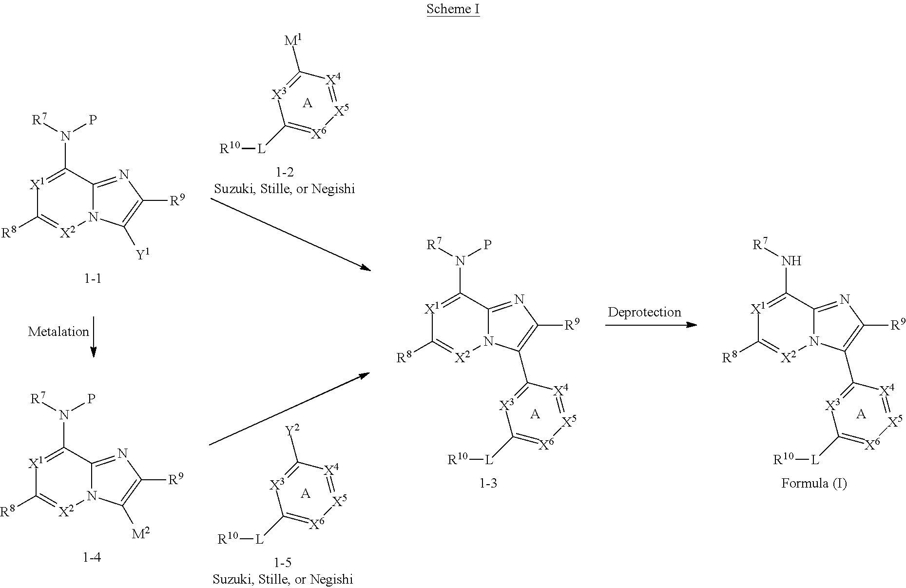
C1(N([R7])P)=[X1]C([R8])=[X2]N2C1=NC([R9])=C2[Y1].C1(N([R7])P)=[X1]C([R8])=[X2]N2C1=NC([R9])=C2[M2].C1(N([R7])P)=[X1]C([R8])=[X2]N2C1=NC([R9])=C2C1=[X3]C([L][R10])=[X6][X5]=[X4]1.[A].C1([Y2])=[X3]C([L][R10])=[X6][X5]=[X4]1.[A].C1([M1])=[X3]C([L][R10])=[X6][X5]=[X4]1.[A].C1(N[R7])=[X1]C([R8])=[X2]N2C1=NC([R9])=C2C1=[X3]C([L][R10])=[X6][X5]=[X4]1.[A]
